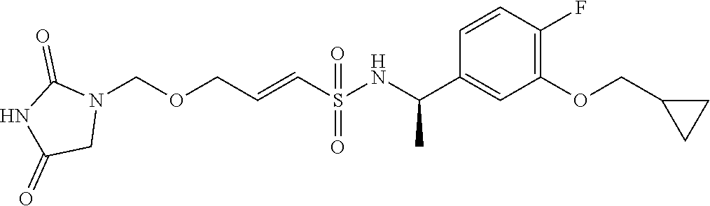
N1(COCC=CS(=O)(=O)NC(C2=CC(OCC3CC3)=C(F)C=C2)C)C(=O)NC(=O)C1
